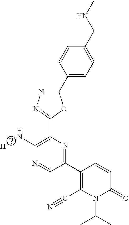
C1=C(C2=NN=C(C3=C(N)N=CC(C4=C(C#N)N(C(C)C)C(=O)C=C4)=N3)O2)C=CC(CNC)=C1.[H]
